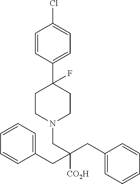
C1=CC(C2(F)CCN(CC(CC3=CC=CC=C3)([CO2H])CC3=CC=CC=C3)CC2)=CC=C1Cl
